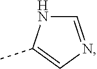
C1=NC=C(C)N1
